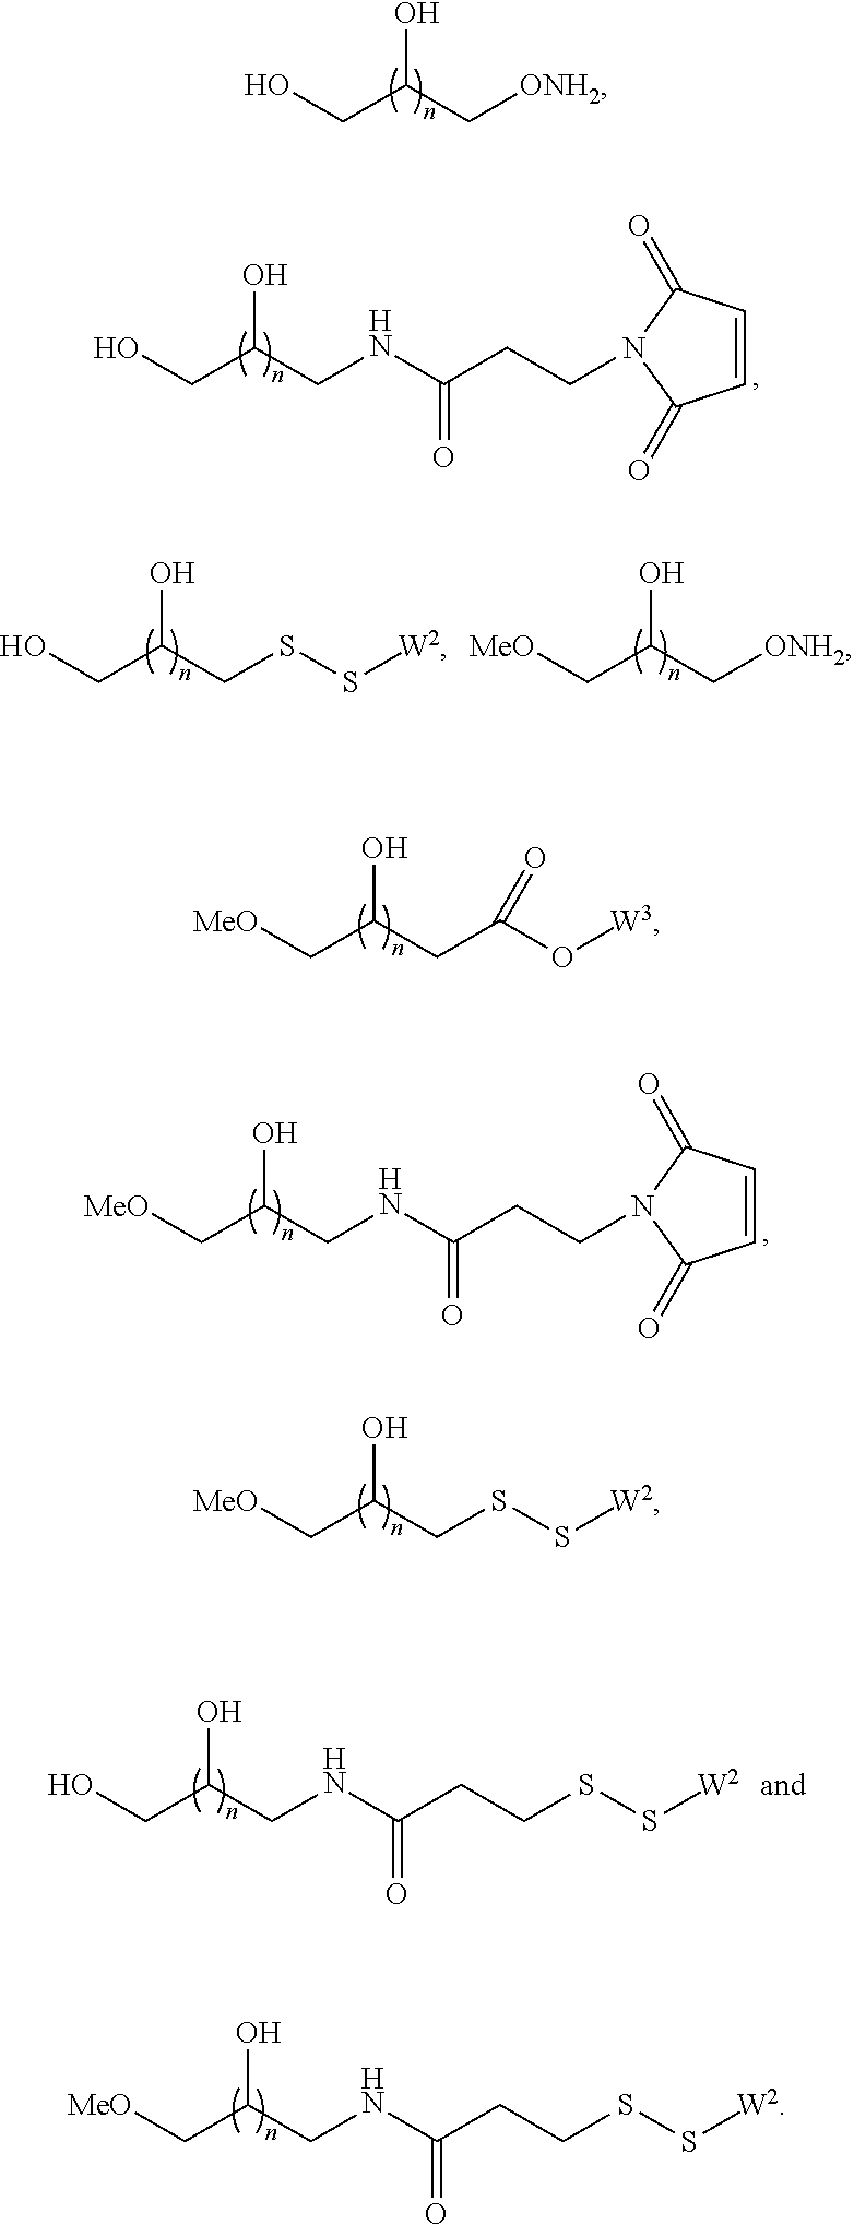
OC(CO)C[ONH2].OC(CO)CNC(=O)CCN1C(=O)C=CC1=O.OC(CO)CSS[W2].OC(C[MeO])C[ONH2].OC(C[MeO])CC(=O)O[W3].OC(C[MeO])CNC(CCN1C(=O)C=CC1=O)=O.OC(C[MeO])CSS[W2].OC(CO)CNC(CCSS[W2])=O.OC(C[MeO])CNC(CCSS[W2])=O
